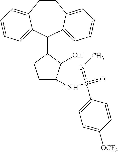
C1CC2=CC=CC=C2C(C2C(O)C(NS(=O)(=NC)C3=CC=C([OCF3])C=C3)CC2)C2=CC=CC=C12
